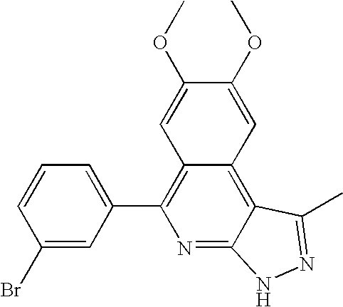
C1(Br)=CC(C2=C3C(=C4C(=N2)NN=C4C)C=C(OC)C(OC)=C3)=CC=C1
